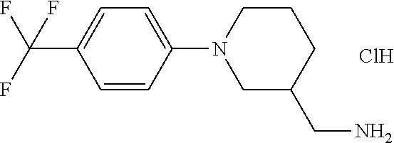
C1=CC(N2CC(CN)CCC2)=CC=C1C(F)(F)F.Cl
